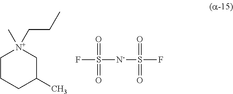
C1CCC(C)C[N+]1(C)CCC.FS(=O)([N-]S(=O)(=O)F)=O
